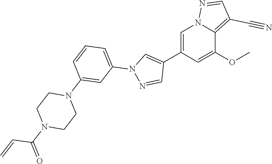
C1=C(C2=CN(C3=CC=CC(N4CCN(C(=O)C=C)CC4)=C3)N=C2)C=C(OC)C2=C(C#N)C=NN12
